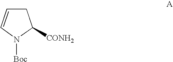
C1([CONH2])CC=CN1[Boc]
